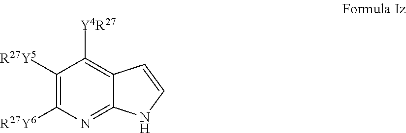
C1([R27Y5])=C([R27Y6])N=C2C(=C1[Y4R27])C=CN2
